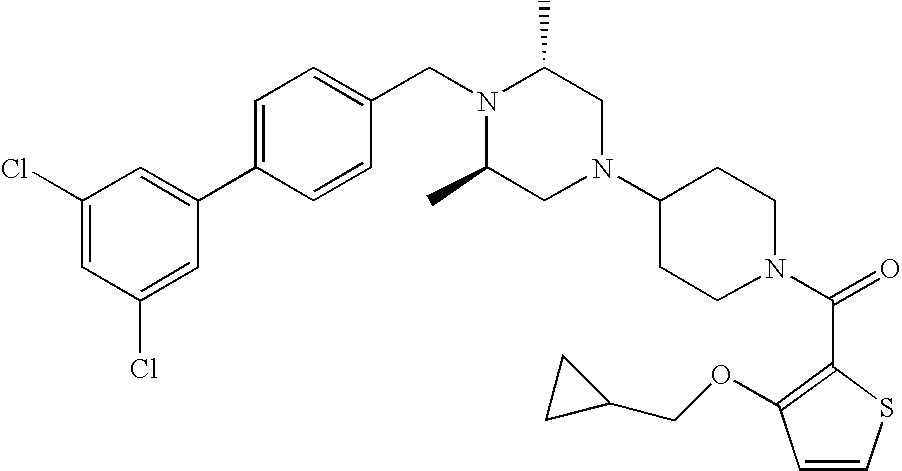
C1(Cl)=CC(Cl)=CC(C2=CC=C(CN3C(C)CN(C4CCN(C(=O)C5=C(OCC6CC6)C=CS5)CC4)CC3C)C=C2)=C1
